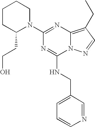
C1CC(CCO)N(C2=NC3=C(CC)C=NN3C(NCC3=CC=CN=C3)=N2)CC1
